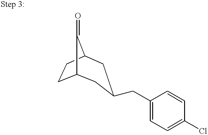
C12CCC(C1=O)CC(CC1=CC=C(Cl)C=C1)C2
